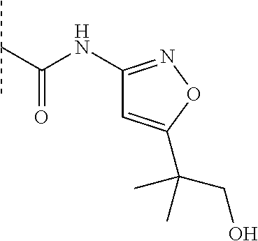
C(C(NC1=NOC(C(CO)(C)C)=C1)=O)(C)C
